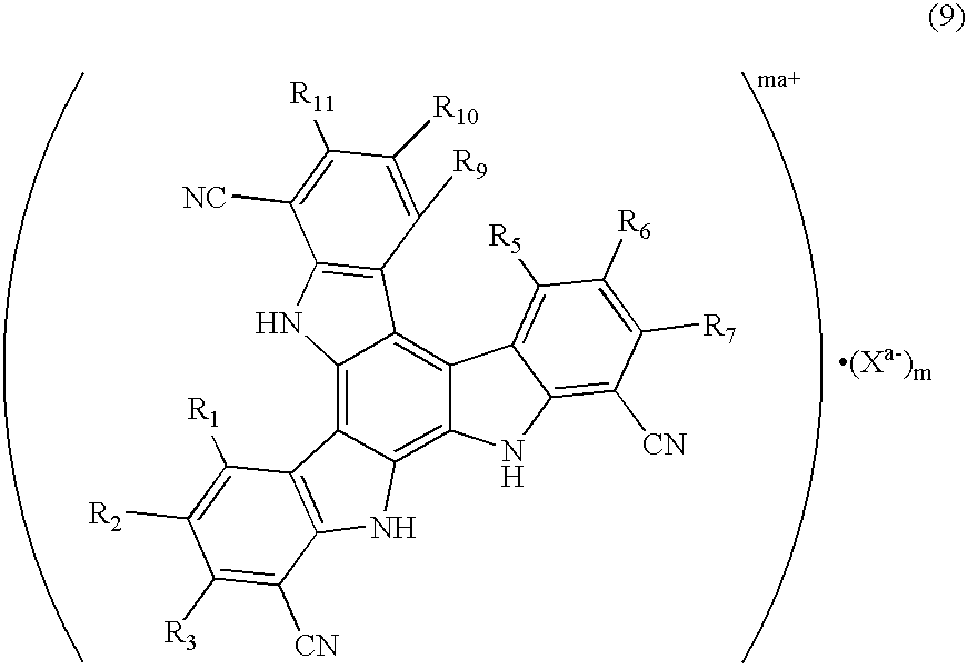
C12=C3C(=C4C(=C1C1=C(N2)C([NC])=C([R11])C([R10])=C1[R9])C1=C([R5])C([R6])=C([R7])C([CN])=C1N4)NC1=C3C([R1])=C([R2])C([R3])=C1[CN]
